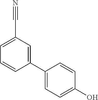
C1=C(C#N)C=C(C2=CC=C(O)C=C2)C=C1
